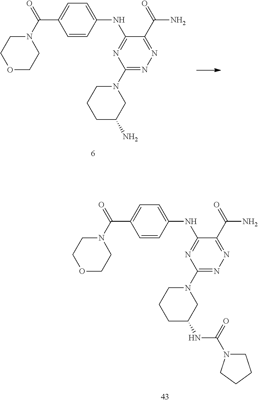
C1=CC(NC2=NC(N3CCCC(N)C3)=NN=C2C(=O)N)=CC=C1C(N1CCOCC1)=O.C1=CC(NC2=NC(N3CCCC(NC(N4CCCC4)=O)C3)=NN=C2C(=O)N)=CC=C1C(N1CCOCC1)=O
